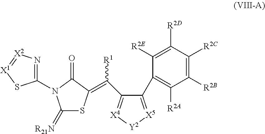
C1(=[R21N])SC(=C(C2=[X4][Y2][X5]=C2C2=C([R2A])C([R2B])=C([R2C])C([R2D])=C2[R2E])[R1])C(=O)N1C1=N[X2]=[X1]S1
